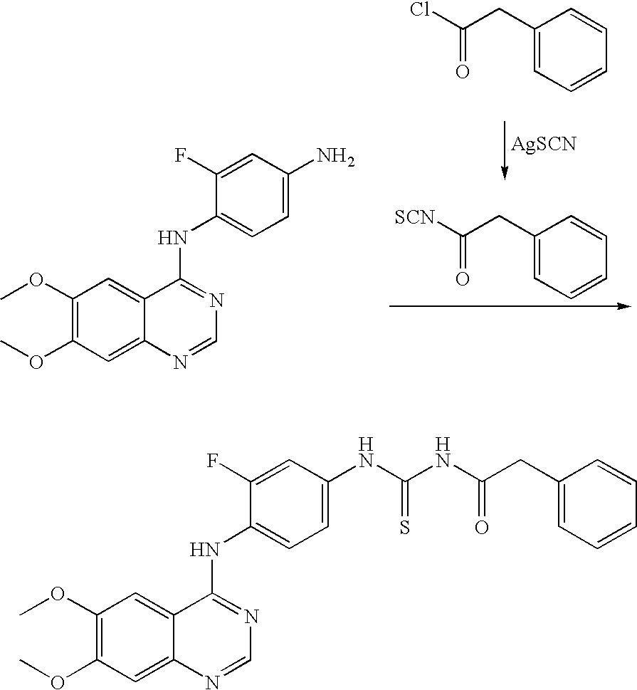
C1(OC)=C(OC)C=C2C(=C1)C(NC1=CC=C(N)C=C1F)=NC=N2.ClC(CC1=CC=CC=C1)=O.[SCN]C(CC1=CC=CC=C1)=O.[AgSCN].C1(OC)=C(OC)C=C2C(=C1)C(NC1=CC=C(NC(NC(CC3=CC=CC=C3)=O)=S)C=C1F)=NC=N2
